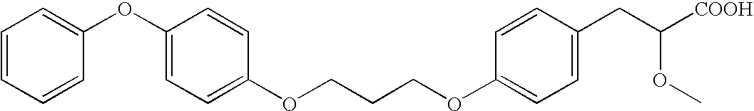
C1=CC=CC(OC2=CC=C(OCCCOC3=CC=C(CC([COOH])OC)C=C3)C=C2)=C1
